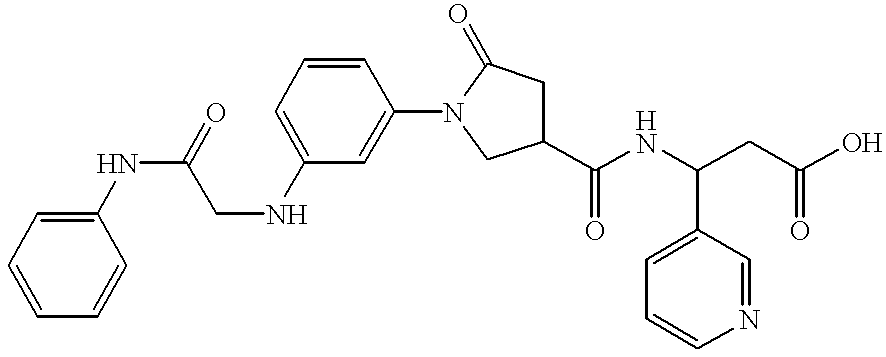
N(C1=CC=CC(N2CC(C(NC(CC(O)=O)C3=CC=CN=C3)=O)CC2=O)=C1)CC(NC1=CC=CC=C1)=O
